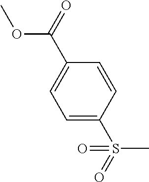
C1=C(S(=O)(C)=O)C=CC(C(=O)OC)=C1
